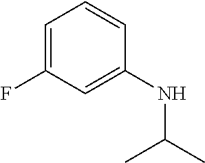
C1=C(F)C=C(NC(C)C)C=C1
